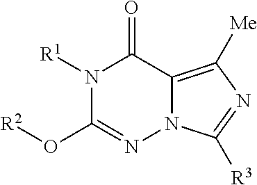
N1([R1])C(O[R2])=NN2C(=C([Me])N=C2[R3])C1=O
